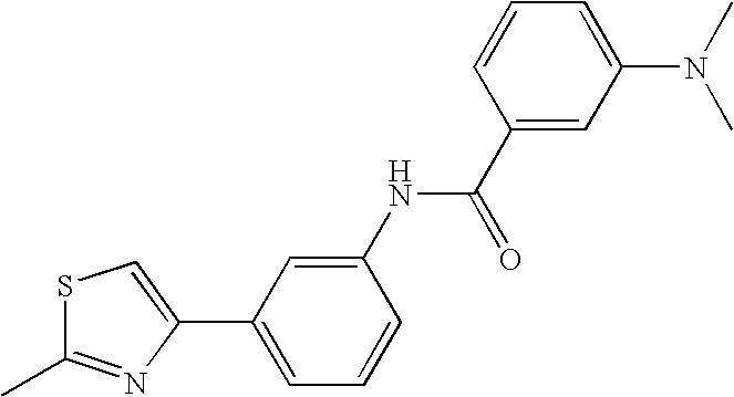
C1(C)=NC(C2=CC=CC(NC(C3=CC(N(C)C)=CC=C3)=O)=C2)=CS1
